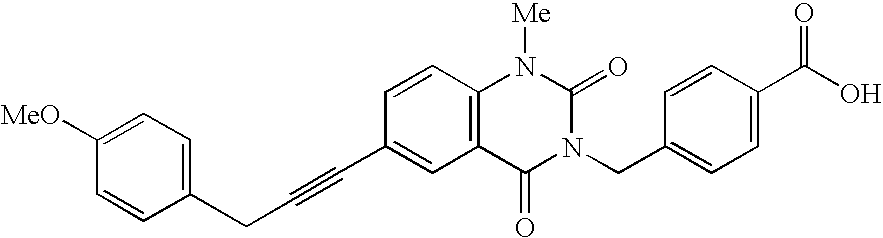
C1=CC2=C(C=C1C#CCC1=CC=C([MeO])C=C1)C(=O)N(CC1=CC=C(C(O)=O)C=C1)C(=O)N2[Me]
